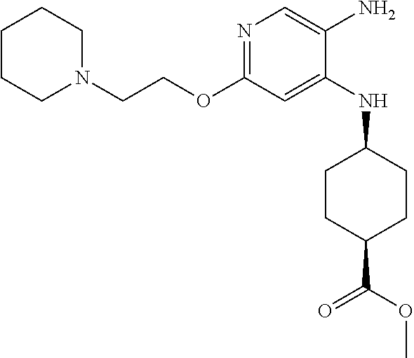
N1=C(OCCN2CCCCC2)C=C(NC2CCC(C(OC)=O)CC2)C(N)=C1
